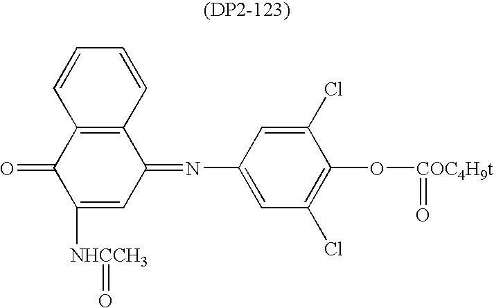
C12=C(C=CC=C1)C(=NC1=CC(Cl)=C(O[COC4H9t]=O)C(Cl)=C1)C=C([NHCCH3]=O)C2=O
